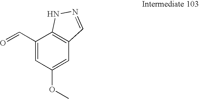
C1(C=O)=CC(OC)=CC2=C1NN=C2
